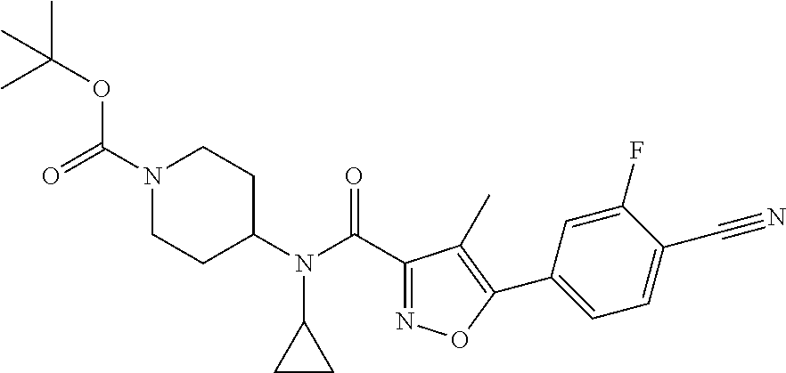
C1(F)=CC(C2=C(C)C(C(N(C3CCN(C(=O)OC(C)(C)C)CC3)C3CC3)=O)=NO2)=CC=C1C#N
